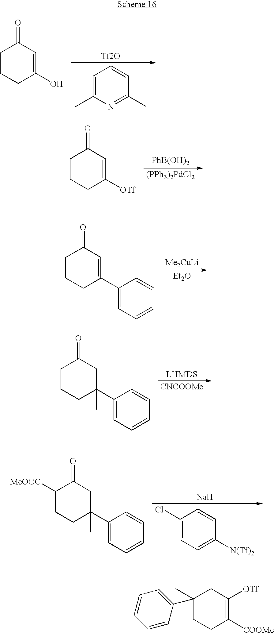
C1CCC(O)=CC1=O.[Tf2O].C1=C(C)N=C(C)C=C1.C1CCC([OTf])=CC1=O.[PhB(OH)2].[(PPh3)2PdCl2].C1CCC(C2=CC=CC=C2)=CC1=O.[Me2CuLi].[Et2O].C1CCC(C2=CC=CC=C2)(C)CC1=O.[CNCOOMe].C1([MeOOC])CCC(C2=CC=CC=C2)(C)CC1=O.[Na].C1(Cl)=CC=C([N(Tf)2])C=C1.C1CC([COOMe])=C([OTf])CC1(C1=CC=CC=C1)C
